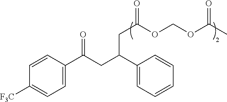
C1(C(CC(C2=CC=C([F3C])C=C2)=O)CC(OCOC(C)=O)=O)=CC=CC=C1
